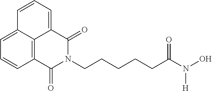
C1=C2C3=C(C=C1)C(=O)N(CCCCCC(=O)N([H])O)C(=O)C3=CC=C2
